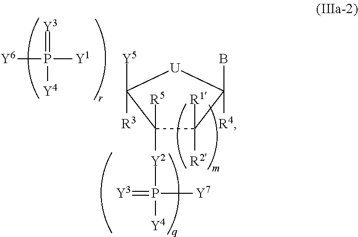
C1([R5])([Y2]P(=[Y3])([Y4])[Y7])C([R1])([R2])C(B)([R4])[U]C1([Y5])[R3].[Y1]P(=[Y3])([Y4])[Y6]
